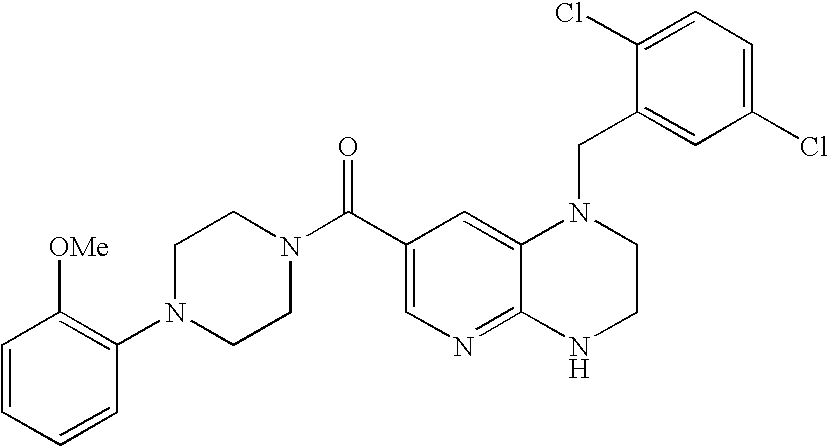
C1(Cl)=CC=C(Cl)C=C1CN1C2=CC(C(N3CCN(C4=C([OMe])C=CC=C4)CC3)=O)=CN=C2NCC1
